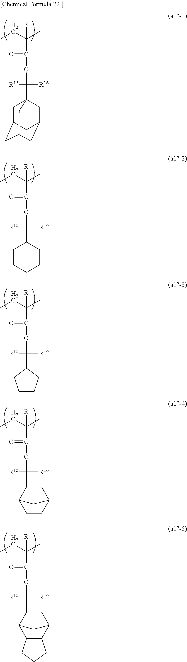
C1C2CC3CC(CC1(C(OC(C(C)(CC)[R])=O)([R15])[R16])C3)C2.C1(C(OC(C(C)(CC)[R])=O)([R15])[R16])CCCCC1.C1(C(OC(C(C)(CC)[R])=O)([R15])[R16])CCCC1.C1(C(OC(C(C)(CC)[R])=O)([R15])[R16])C2CCC(C1)C2.C1(C(OC(C(C)(CC)[R])=O)([R15])[R16])C2C3C(C(C1)C2)CCC3
